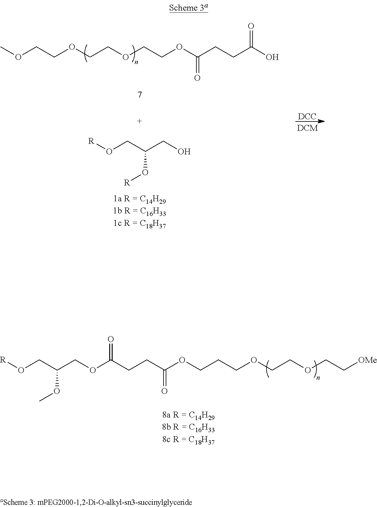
C(CCC(=O)OCCCOCCOCC[OMe])(=O)OCC(CO[R])OC.[DCC].COCCOCCOCCOC(CCC(=O)O)=O.[R]OCC(CO)O[R]
